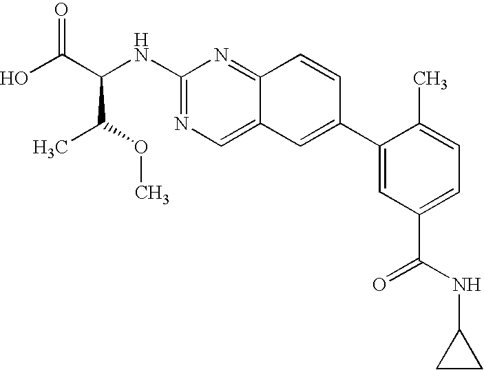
OC(C(NC1=NC=C2C(=N1)C=CC(C1=CC(C(=O)NC3CC3)=CC=C1C)=C2)C(C)OC)=O
